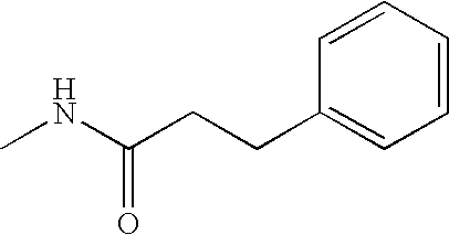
C1=CC=CC(CCC(NC)=O)=C1
